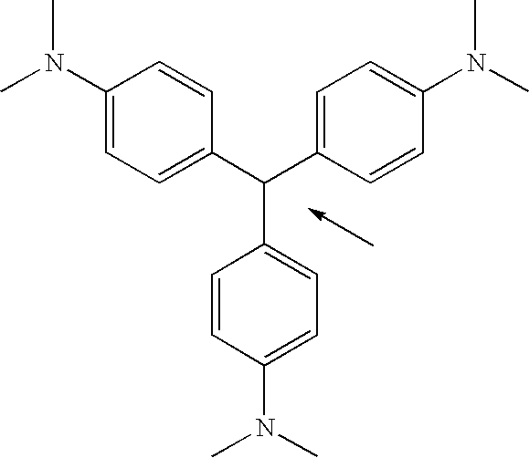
C1(N(C)C)=CC=C(C(C2=CC=C(N(C)C)C=C2)C2=CC=C(N(C)C)C=C2)C=C1
